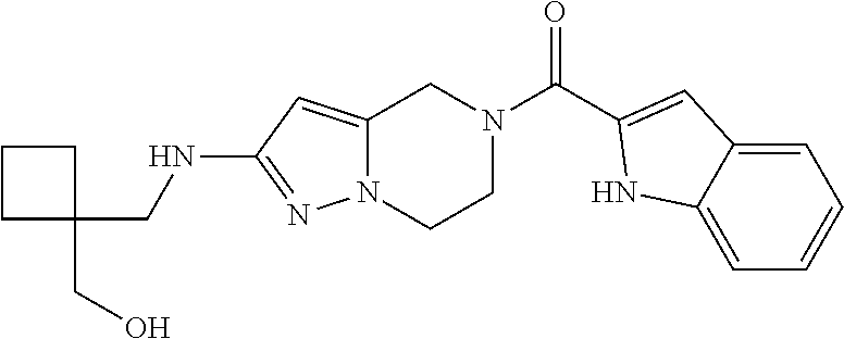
C1=C2CN(C(C3=CC4=CC=CC=C4N3)=O)CCN2N=C1NCC1(CO)CCC1
